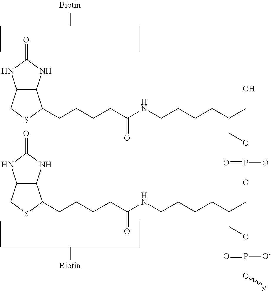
OCC(CCCCNC(=O)CCCCC1C2C(NC(=O)N2)CS1)COP(OCC(COP(O[3])([O-])=O)CCCCNC(CCCCC1C2C(NC(=O)N2)CS1)=O)([O-])=O
